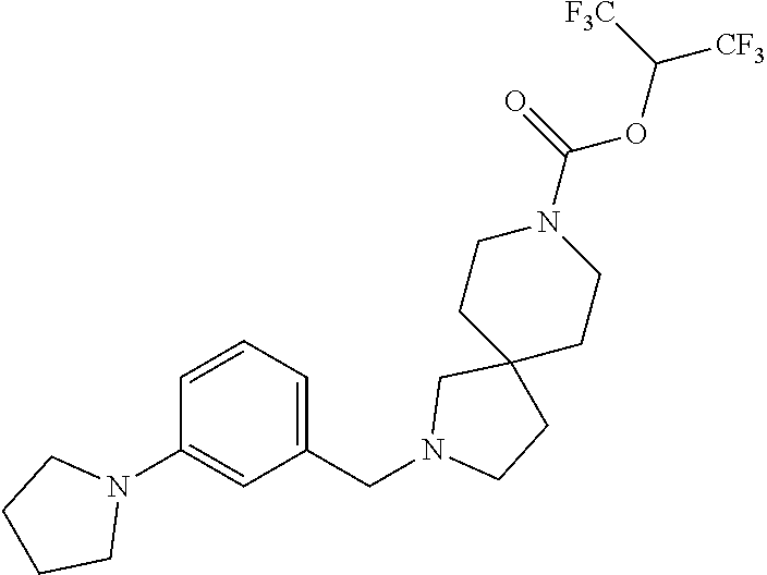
C1(N2CCCC2)=CC(CN2CCC3(C2)CCN(C(=O)OC([CF3])[F3C])CC3)=CC=C1
